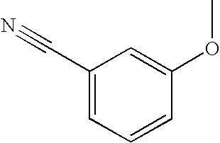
N#CC1=CC=CC(OC)=C1
